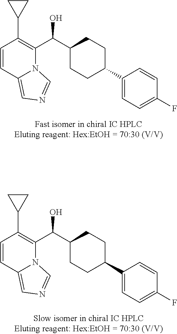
C1=CC2=CN=CN2C(C(C2CCC(C3=CC=C(F)C=C3)CC2)O)=C1C1CC1.C1=CC2=CN=CN2C(C(C2CCC(C3=CC=C(F)C=C3)CC2)O)=C1C1CC1
